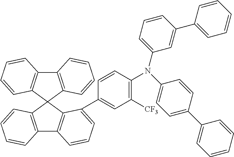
C12=C(C3(C4=C1C=CC=C4C1=CC([CF3])=C(N(C4=CC=C(C5=CC=CC=C5)C=C4)C4=CC=CC(C5=CC=CC=C5)=C4)C=C1)C1=C(C4=C3C=CC=C4)C=CC=C1)C=CC=C2
